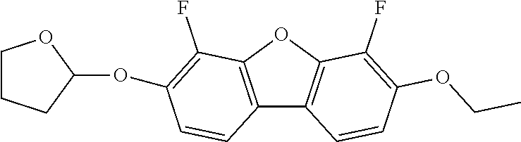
C12=C(OC3=C1C=CC(OCC)=C3F)C(F)=C(OC1CCCO1)C=C2
